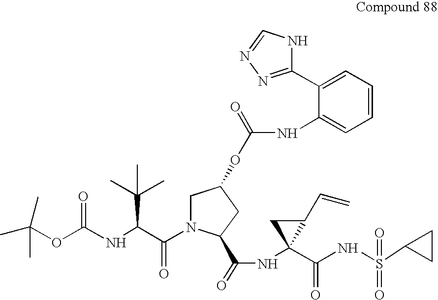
CC(OC(NC(C(N1CC(OC(NC2=CC=CC=C2C2=NN=CN2)=O)CC1C(=O)NC1(C(=O)NS(=O)(C2CC2)=O)C(C=C)C1)=O)C(C)(C)C)=O)(C)C
